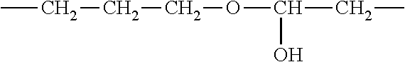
CCCCOC(O)CC
